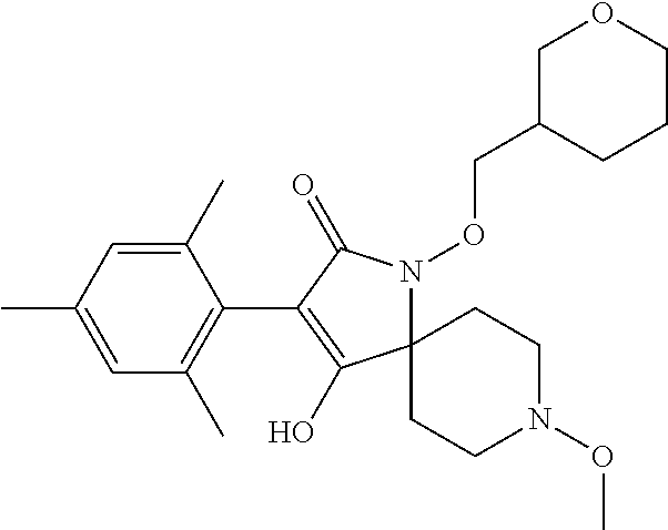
C12(N(OCC3CCCOC3)C(=O)C(C3=C(C)C=C(C)C=C3C)=C1O)CCN(OC)CC2
